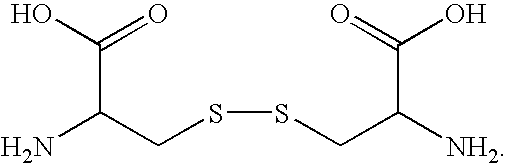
NC(CSSCC([NH2])C(=O)O)C(=O)O
